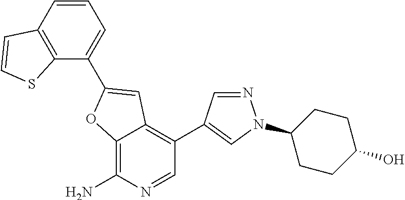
C12=C(N)N=CC(C3=CN(C4CCC(O)CC4)N=C3)=C1C=C(C1=CC=CC3=C1SC=C3)O2
